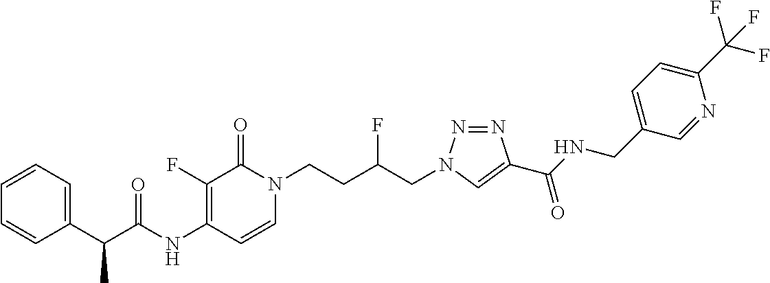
N(C1=C(F)C(=O)N(CCC(CN2N=NC(C(NCC3=CC=C(C(F)(F)F)N=C3)=O)=C2)F)C=C1)C(=O)C(C1=CC=CC=C1)C
